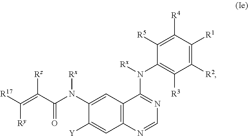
C(=C([Rz])C(=O)N([Rx])C1=CC2=C(C=C1[Y])N=CN=C2N(C1=C([R3])C([R2])=C([R1])C([R4])=C1[R5])[Rx])([R17])[Ry]
